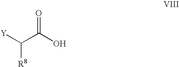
[Y]C(C(O)=O)[R8]
